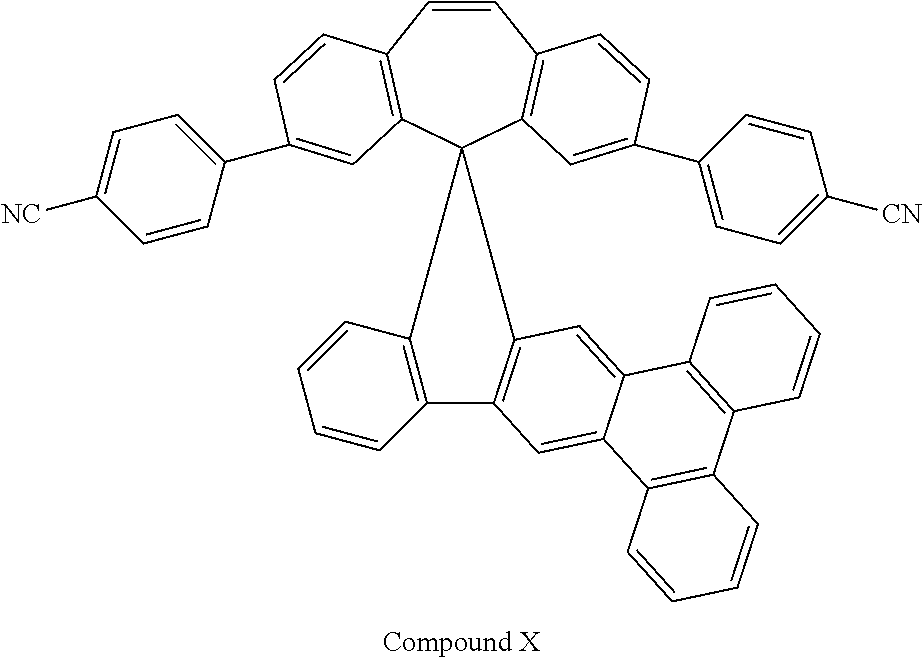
C1=CC2=C(C3(C4=C1C=CC(C1=CC=C([CN])C=C1)=C4)C1=C(C=CC=C1)C1=C3C=C3C(=C1)C1=C(C4=C3C=CC=C4)C=CC=C1)C=C(C1=CC=C([NC])C=C1)C=C2
